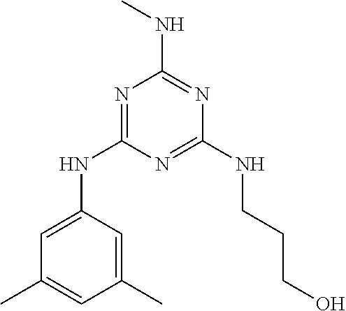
N1=C(NC2=CC(C)=CC(C)=C2)N=C(NCCCO)N=C1NC
